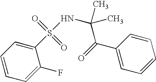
C1=CC=C(S(=O)(=O)NC(C(C2=CC=CC=C2)=O)(C)C)C(F)=C1
